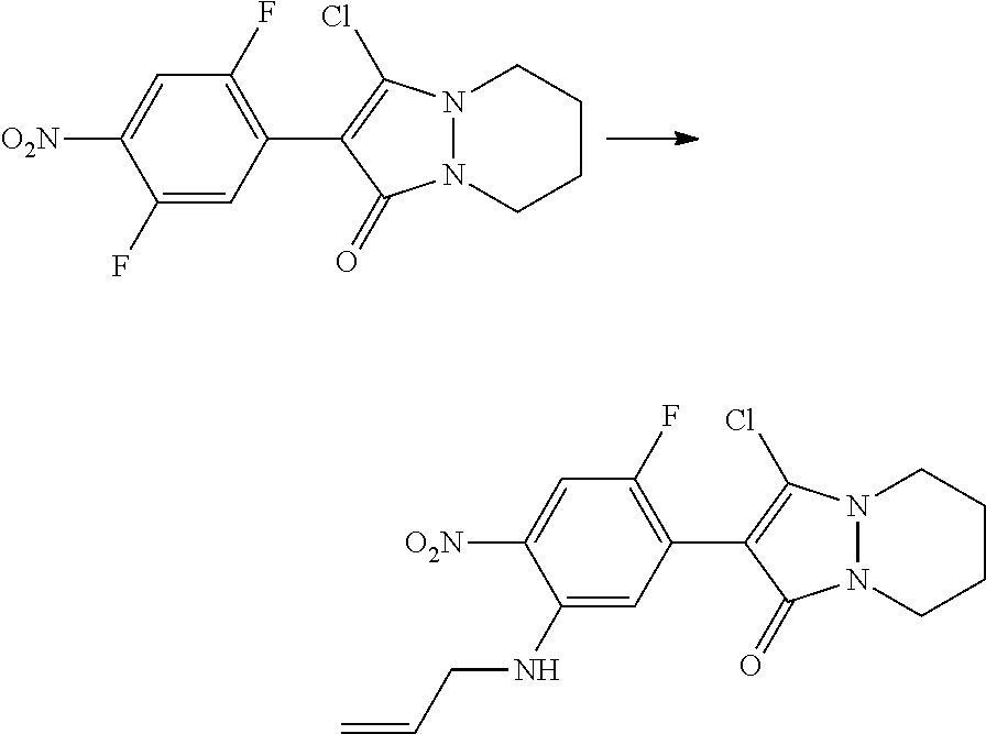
C1(F)=CC(C2=C(Cl)N3N(C2=O)CCCC3)=C(F)C=C1[O2N].C1(NCC=C)=CC(C2=C(Cl)N3N(C2=O)CCCC3)=C(F)C=C1[O2N]
